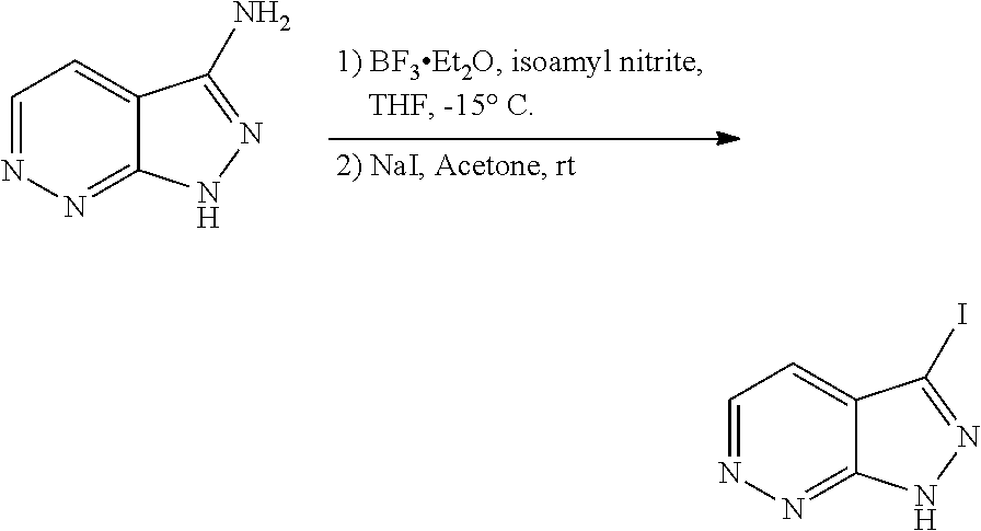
C1=NN=C2C(=C1)C(N)=NN2.C1=NN=C2C(=C1)C(I)=NN2
